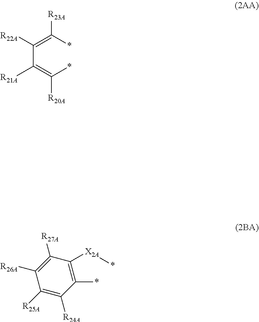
C(C(=C(*)[R20A])[R21A])(=C(*)[R23A])[R22A].C1([R26A])=C([R27A])C([X2A]*)=C(*)C([R24A])=C1[R25A]
